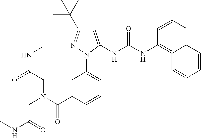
C1=C(C(N(CC(NC)=O)CC(NC)=O)=O)C=CC=C1N1C(NC(NC2=C3C(=CC=C2)C=CC=C3)=O)=CC(C(C)(C)C)=N1
